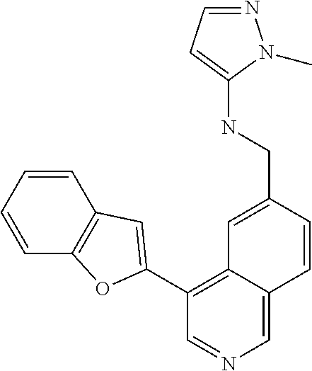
C1=CC=CC2=C1C=C(C1=C3C(=CN=C1)C=CC(CNC1=CC=NN1C)=C3)O2
